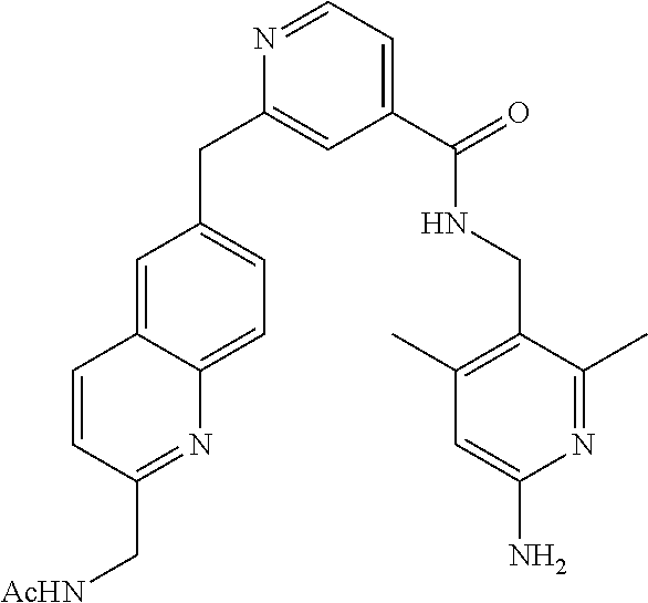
C1=C2C(=CC=C1CC1=CC(C(=O)NCC3=C(C)C=C(N)N=C3C)=CC=N1)N=C(C[AcHN])C=C2
